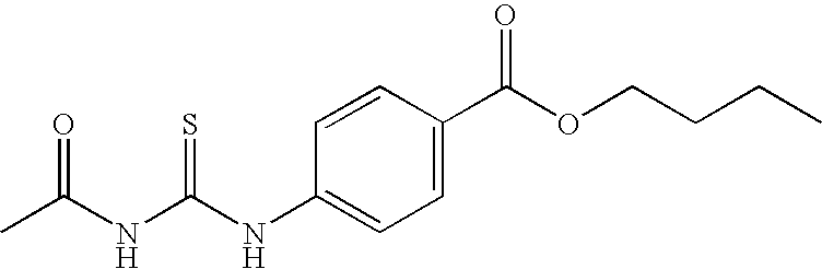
CC(NC(NC1=CC=C(C(OCCCC)=O)C=C1)=S)=O
